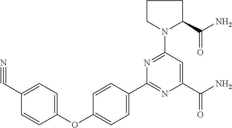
C1=CC(OC2=CC=C(C3=NC(C(N)=O)=CC(N4CCCC4C(N)=O)=N3)C=C2)=CC=C1C#N
